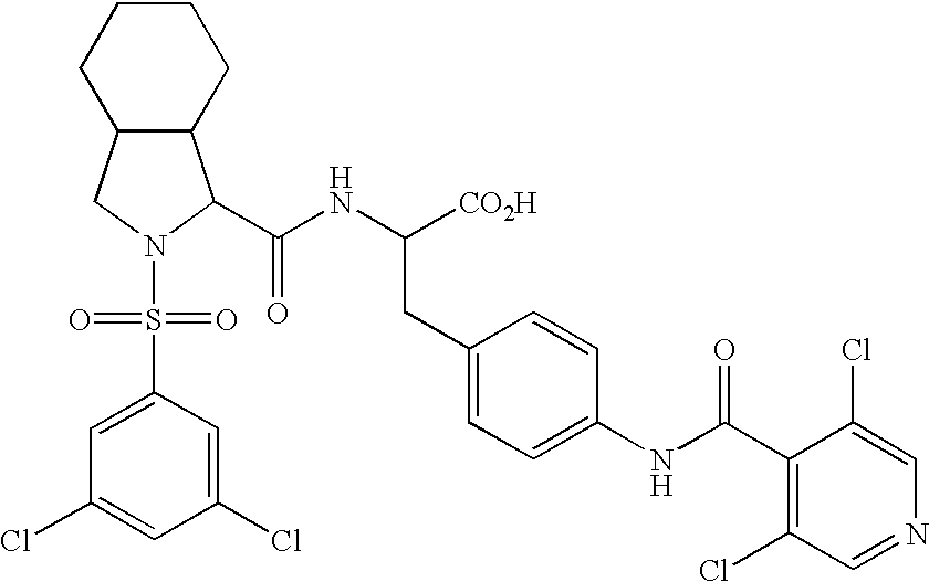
C1=C(S(=O)(=O)N2CC3C(C2C(NC([CO2H])CC2=CC=C(NC(C4=C(Cl)C=NC=C4Cl)=O)C=C2)=O)CCCC3)C=C(Cl)C=C1Cl
